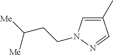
C1(C)=CN(CCC([Me])[Me])N=C1
